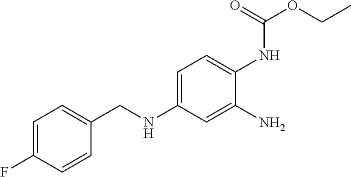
C1=C(F)C=CC(CNC2=CC=C(NC(OCC)=O)C(N)=C2)=C1
